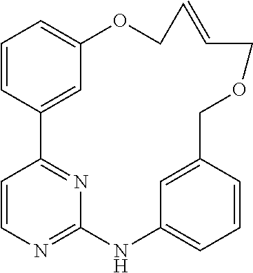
C1=CC2=CC(=C1)OCC=CCOCC1=CC(=CC=C1)NC1=NC=CC2=N1
